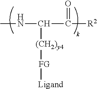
CNC(C([R2])=O)[(CH2)y4][FG][Ligand]
